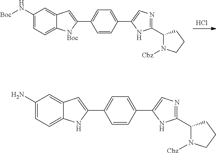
Cl.C1(N[Boc])=CC=C2C(=C1)C=C(C1=CC=C(C3=CN=C(C4N([Cbz])CCC4)N3)C=C1)[NBoc]2.C1(N)=CC=C2C(=C1)C=C(C1=CC=C(C3=CN=C(C4N([Cbz])CCC4)N3)C=C1)N2
